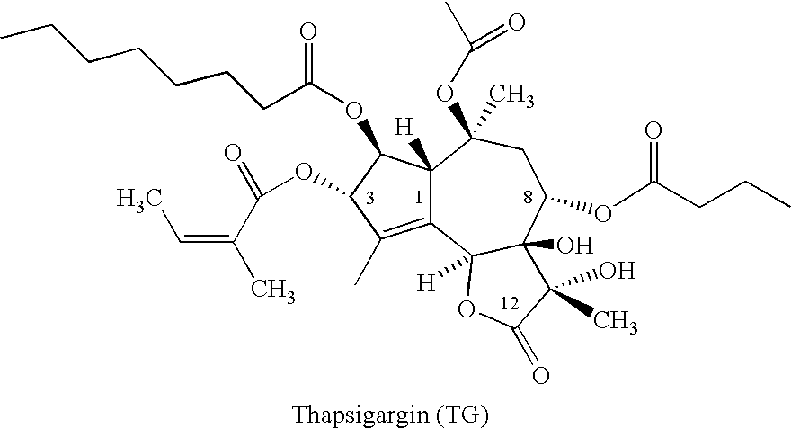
C12=C(C)C(OC(=O)C(C)=CC)C(OC(=O)CCCCCCC)C1([H])C(OC(C)=O)(C)CC(OC(CCC)=O)C1(O)C2([H])OC(=O)C1(C)O
